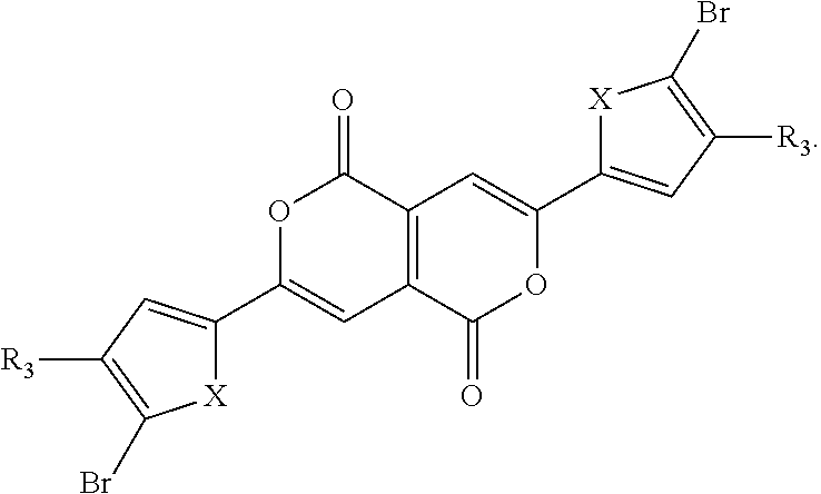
C12=C(C(=O)OC(C3=CC([R3])=C(Br)[X]3)=C1)C=C(C1=CC([R3])=C(Br)[X]1)OC2=O
